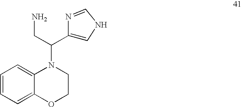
C1=CC=C2C(=C1)OCCN2C(CN)C1=CNC=N1
